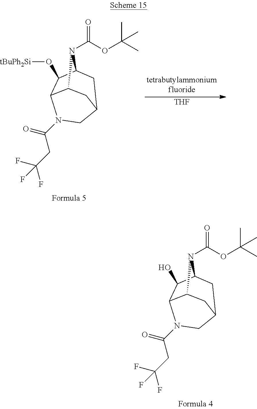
C12C3C(O)C(N1C(OC(C)(C)C)=O)CC(C2)CN3C(=O)CC(F)(F)F.[THF].C12C3C(O[tBuPh2Si])C(N1C(OC(C)(C)C)=O)CC(C2)CN3C(=O)CC(F)(F)F
